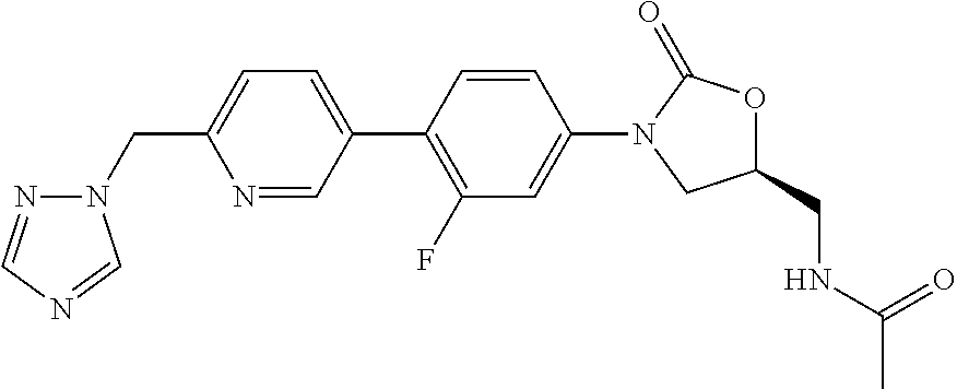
C1=C(C2=C(F)C=C(N3CC(CNC(=O)C)OC3=O)C=C2)C=NC(CN2N=CN=C2)=C1
